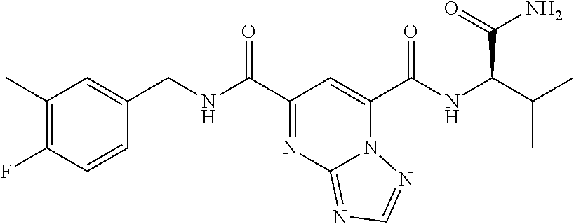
C1(C)=C(F)C=CC(CNC(C2=NC3=NC=NN3C(C(NC(C(C)C)C(N)=O)=O)=C2)=O)=C1
